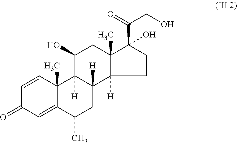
C1=CC2(C)C(=CC1=O)C(C)CC1([H])C2([H])C(O)CC2(C)C1([H])CCC2(C(=O)CO)O
